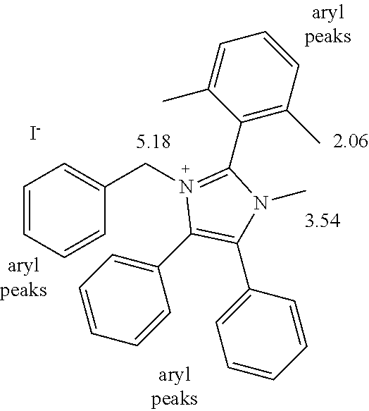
C1=CC=CC(CN2=C(C3=C(C)C=CC=C3C)N(C)C(C3=CC=CC=C3)=C2C2=CC=CC=C2)=C1.[I-]
